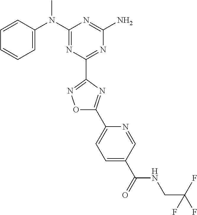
C1=CC(N(C2=NC(C3=NOC(C4=CC=C(C(NCC(F)(F)F)=O)C=N4)=N3)=NC(N)=N2)C)=CC=C1
